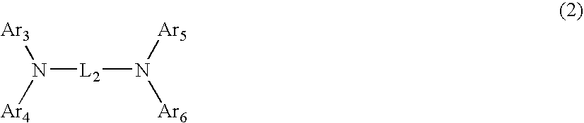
[L2](N([Ar6])[Ar5])N([Ar3])[Ar4]
